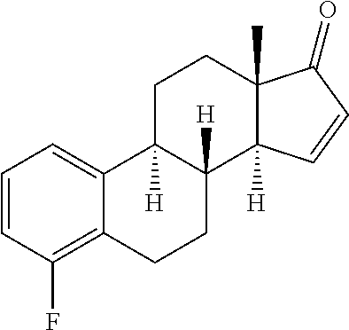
C1=CC(F)=C2C(=C1)C1([H])C([H])(CC2)C2([H])C(C)(CC1)C(=O)C=C2
